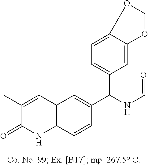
C1=C(C)C(=O)NC2=C1C=C(C(NC=O)C1=CC=C3C(=C1)OCO3)C=C2
